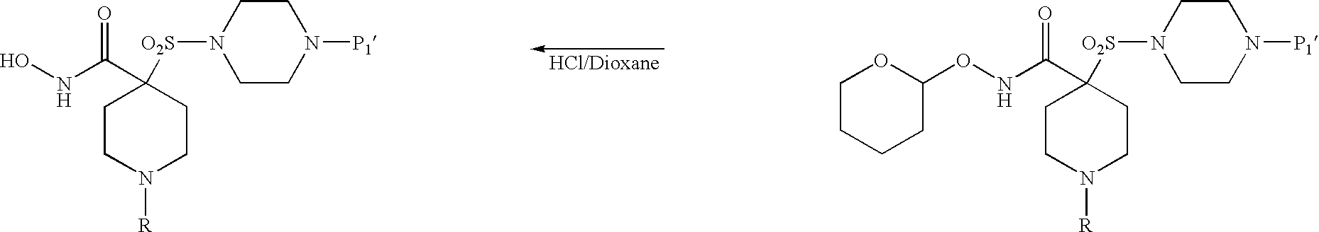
C1CN([R])CCC1([O2S]N1CCN([P1])CC1)C(=O)NO.C1CN([R])CCC1([O2S]N1CCN([P1])CC1)C(=O)NOC1OCCCC1
